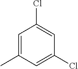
C1=C(C)C=C(Cl)C=C1Cl
